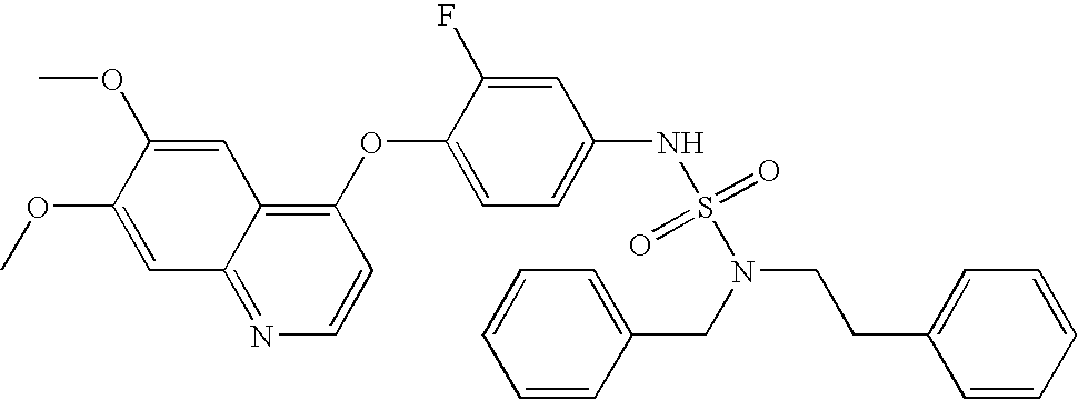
C1=C(OC)C(OC)=CC2=NC=CC(OC3=CC=C(NS(=O)(=O)N(CCC4=CC=CC=C4)CC4=CC=CC=C4)C=C3F)=C12
